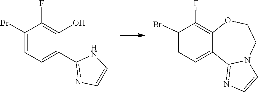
C1=CN=C(C2=CC=C(Br)C(F)=C2O)N1.C1=C(Br)C(F)=C2OCCN3C(=NC=C3)C2=C1
